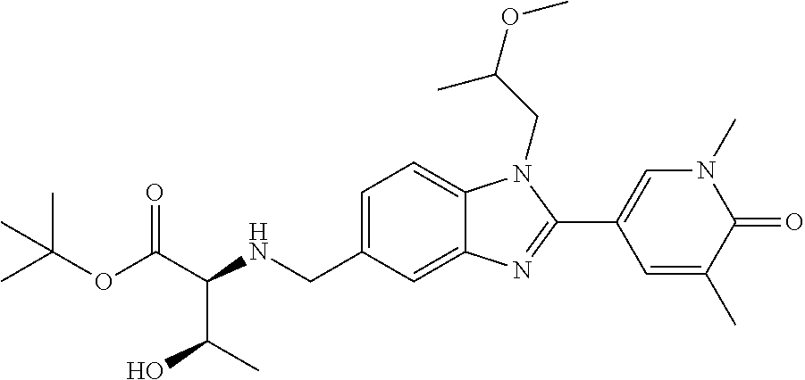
C(C(NCC1=CC=C2C(=C1)N=C(C1=CN(C)C(=O)C(C)=C1)N2CC(OC)C)C(C)O)(=O)OC(C)(C)C
